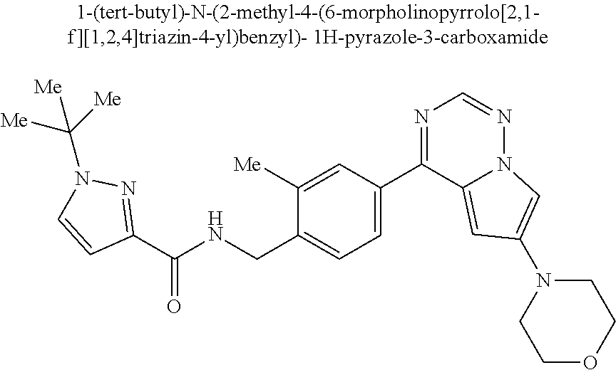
C1([Me])=CC(C2=NC=NN3C2=CC(N2CCOCC2)=C3)=CC=C1CNC(C1=NN(C([Me])([Me])[Me])C=C1)=O
